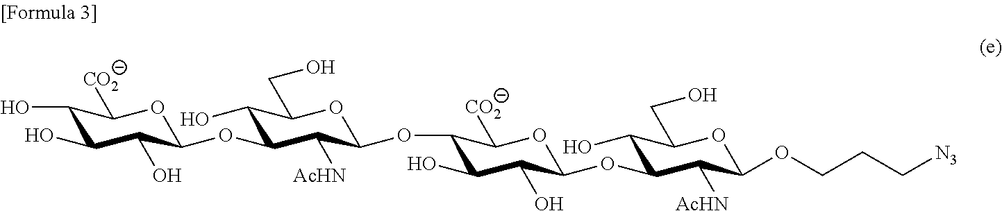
C1(O)C(O)C(O)C(OC2C(O)C(CO)OC(OC3C(O)C(O)C(OC4C(O)C(CO)OC(OCCC[N3])C4[AcHN])OC3[CO2])C2[AcHN])OC1[CO2]
